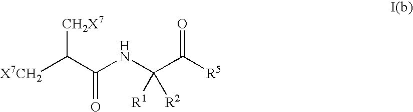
[X7CH2]C(C(NC(C([R5])=O)([R2])[R1])=O)[CH2X7]
